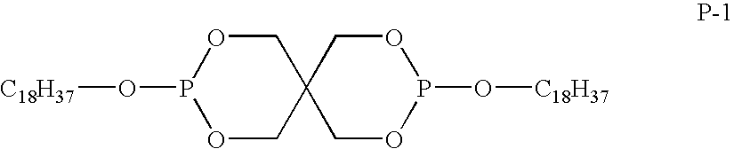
O1CC2(COP1O[C18H37])COP(O[C18H37])OC2
